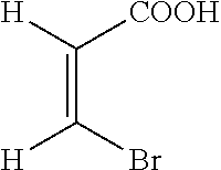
C(=C(Br)[H])([H])[COOH]
